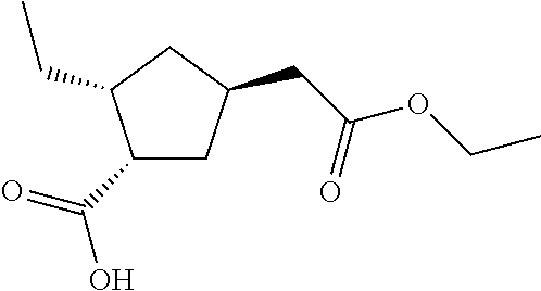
C1(C(=O)O)CC(CC(OCC)=O)CC1CC
